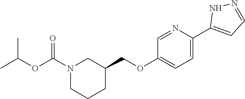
C1=NC(C2=CC=NN2)=CC=C1OCC1CN(C(OC(C)C)=O)CCC1
